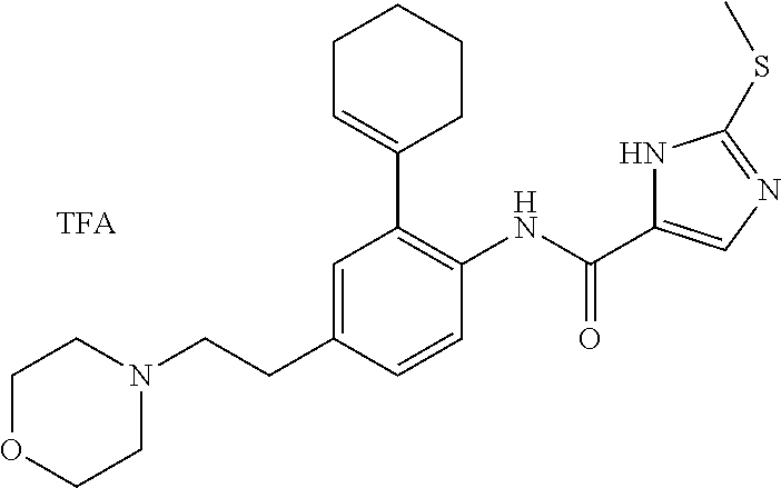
C1OCCN(CCC2=CC(C3=CCCCC3)=C(NC(C3=CN=C(SC)N3)=O)C=C2)C1
